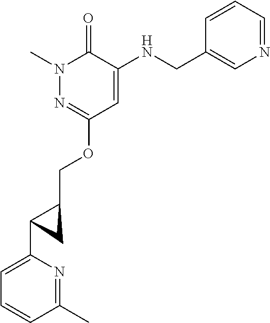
N1(C)N=C(OCC2C(C3=CC=CC(C)=N3)C2)C=C(NCC2=CN=CC=C2)C1=O
